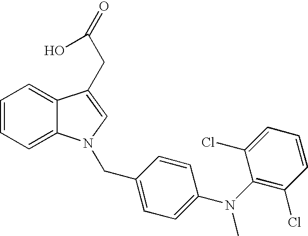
C1=CC=C2C(=C1)C(CC(=O)O)=CN2CC1=CC=C(N(C2=C(Cl)C=CC=C2Cl)C)C=C1
